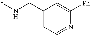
C1(CN*)=CC=NC([Ph])=C1
